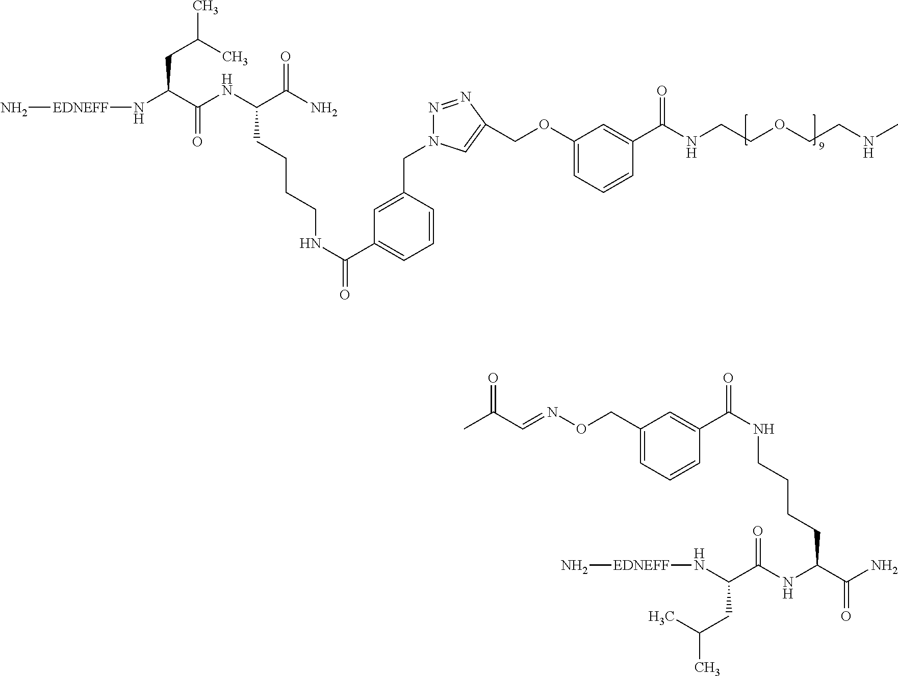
N[EDNEFF]NC(C(NC(C(N)=O)CCCCNC(=O)C1=CC=CC(CN2N=NC(COC3=CC=CC(C(NCCOCCNC)=O)=C3)=C2)=C1)=O)CC(C)C.CC(C=NOCC1=CC=CC(C(NCCCCC(C(=O)N)NC(C(N[EDNEFF]N)CC(C)C)=O)=O)=C1)=O
